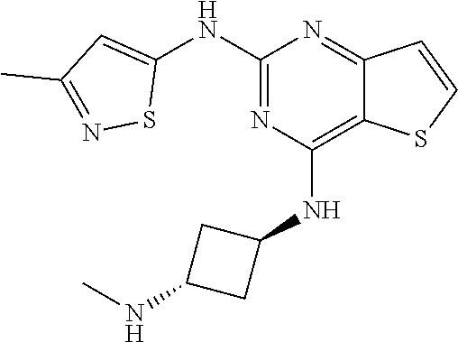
N1=C(NC2=CC(C)=NS2)N=C2C(=C1NC1CC(NC)C1)SC=C2
